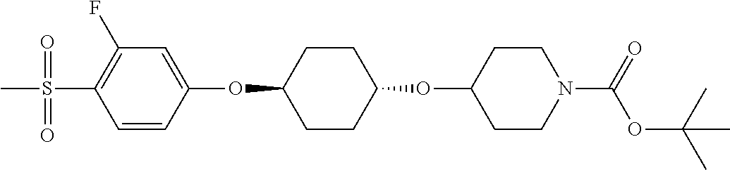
C1=CC(OC2CCC(OC3CCN(C(=O)OC(C)(C)C)CC3)CC2)=CC(F)=C1S(C)(=O)=O
